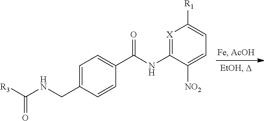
C1=C(CNC([R3])=O)C=CC(C(NC2=[X]C([R1])=CC=C2[NO2])=O)=C1
